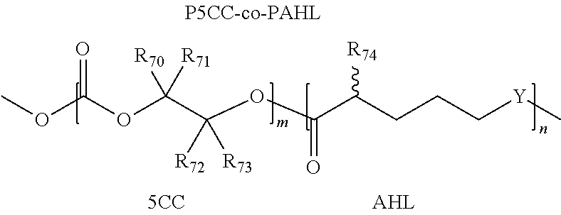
COC(OC(C(OC(C(CCC[Y]C)[R74])=O)([R72])[R73])([R70])[R71])=O
